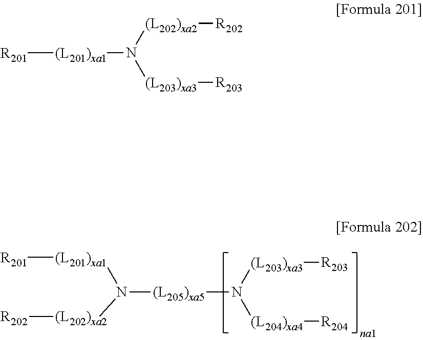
[(L205)xa5](N([(L204)xa4][R204])[(L203)xa3][R203])N([(L201)xa1][R201])[(L202)xa2][R202].[R201][(L201)xa1]N([(L203)xa3][R203])[(L202)xa2][R202]
